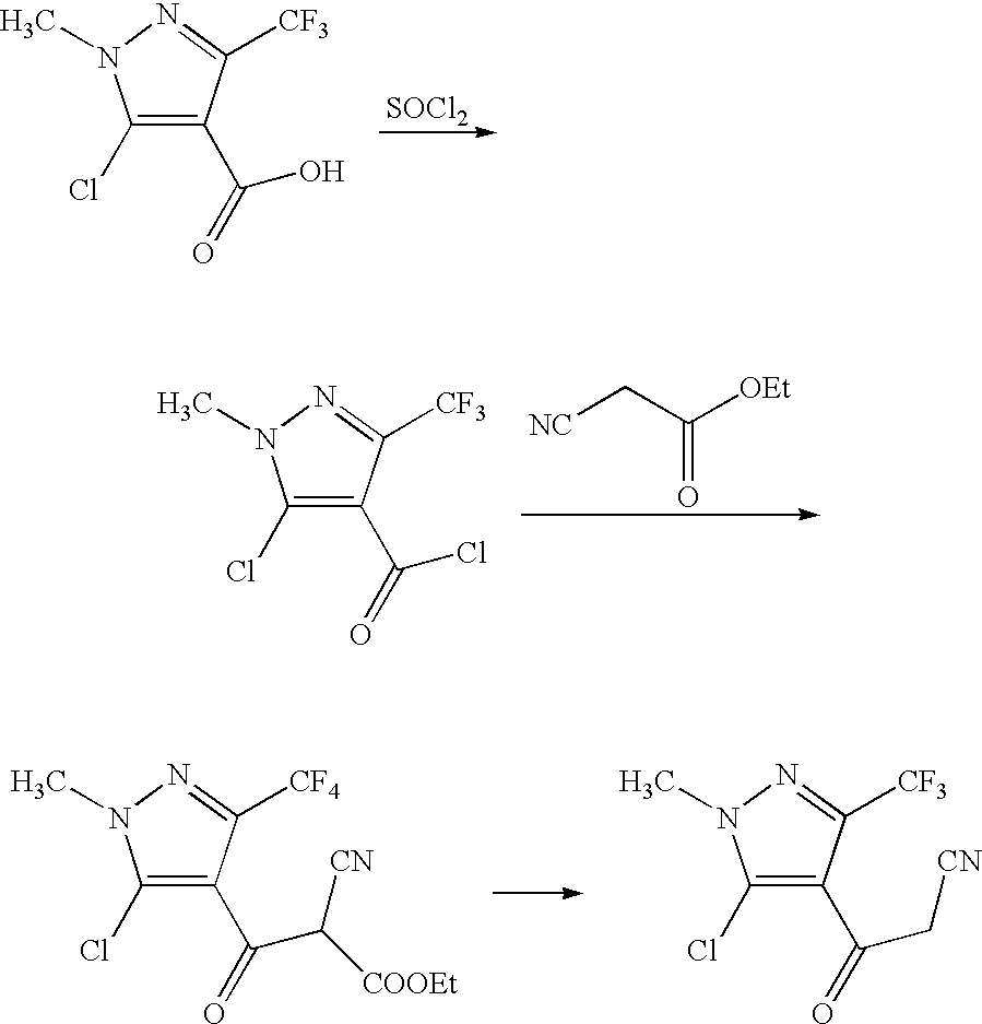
C1(Cl)=C(C(O)=O)C([CF3])=NN1C.[SOCl2].C1(Cl)=C(C(Cl)=O)C([CF3])=NN1C.[NC]CC([OEt])=O.C1(Cl)=C(C(C[CN])=O)C([CF3])=NN1C.C1(Cl)=C(C(C([CN])[COOEt])=O)C([CF4])=NN1C
